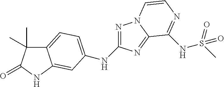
N(C1=NN2C(=N1)C(NS(=O)(C)=O)=NC=C2)C1=CC=C2C(C)(C)C(=O)NC2=C1
